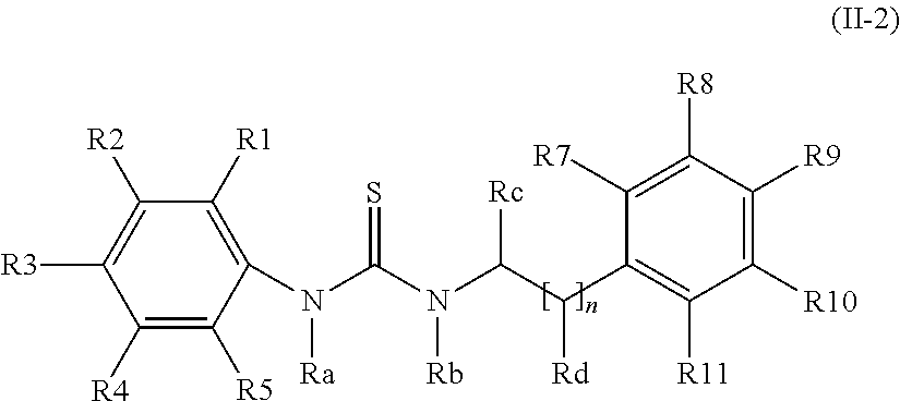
C1([R4])=C([R5])C(N([Ra])C(=S)N([Rb])C([Rc])C([Rd])C2=C([R11])C([R10])=C([R9])C([R8])=C2[R7])=C([R1])C([R2])=C1[R3]
